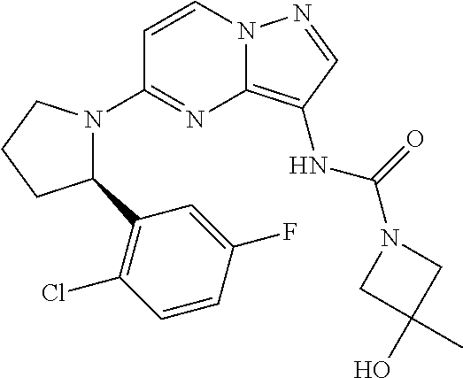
C1=CN2C(=C(NC(=O)N3CC(O)(C)C3)C=N2)N=C1N1C(C2=C(Cl)C=CC(F)=C2)CCC1
